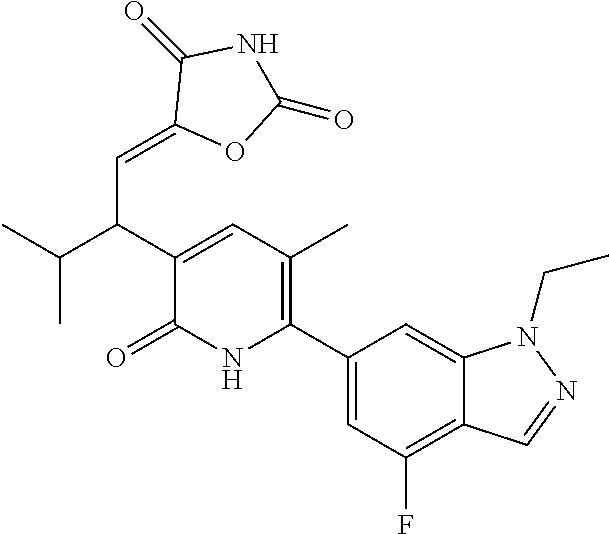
C1(C2=C(C)C=C(C(C(C)C)C=C3OC(=O)NC3=O)C(=O)N2)=CC(F)=C2C(=C1)N(CC)N=C2
